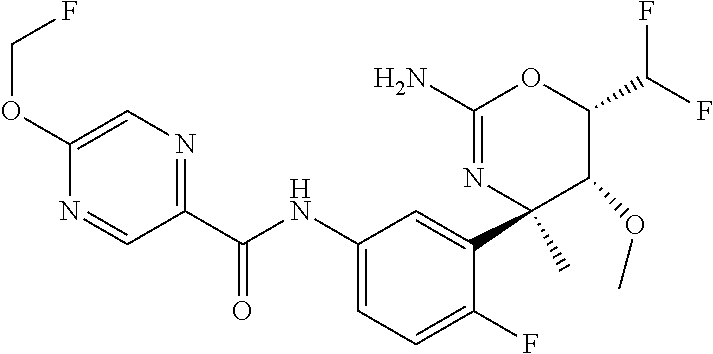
C1(C(NC2=CC=C(F)C(C3(C)N=C(N)OC(C(F)F)C3OC)=C2)=O)=NC=C(OCF)N=C1
